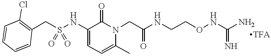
C1=CC=CC(CS(NC2=CC=C(C)N(CC(NCCONC(N)=N)=O)C2=O)(=O)=O)=C1Cl
